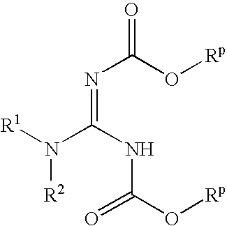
N(=C(NC(O[Rp])=O)N([R1])[R2])C(O[Rp])=O
